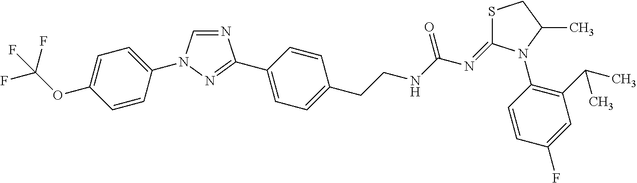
C1=CC(N2C=NC(C3=CC=C(CCNC(N=C4SCC(C)N4C4=C(C(C)C)C=C(F)C=C4)=O)C=C3)=N2)=CC=C1OC(F)(F)F
